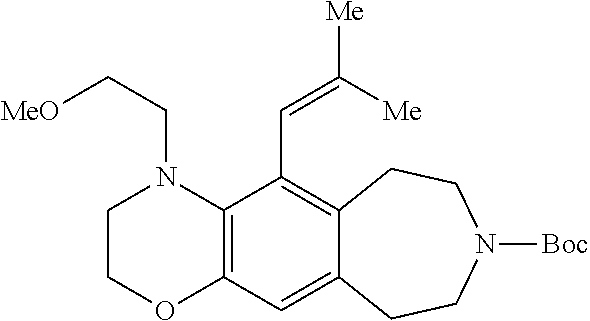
C12=C(N(CC[MeO])CCO1)C(C=C([Me])[Me])=C1C(=C2)CCN([Boc])CC1
